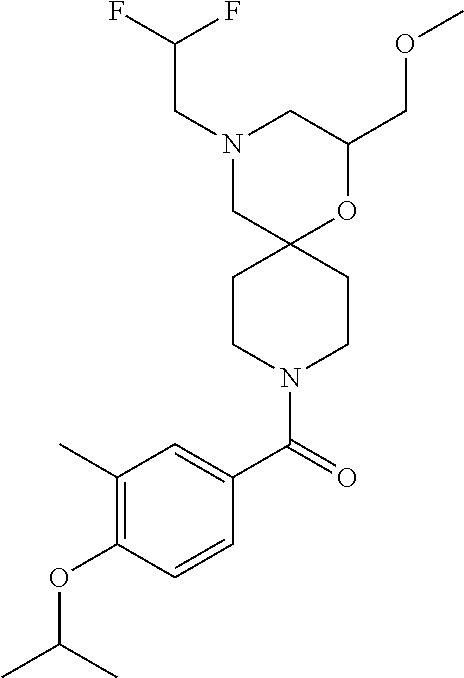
N1(CC(F)F)CC2(OC(COC)C1)CCN(C(C1=CC(C)=C(OC(C)C)C=C1)=O)CC2
